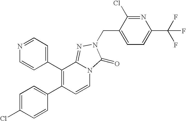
C1(C2=C(C3=CC=NC=C3)C3=NN(CC4=CC=C(C(F)(F)F)N=C4Cl)C(=O)N3C=C2)=CC=C(Cl)C=C1
